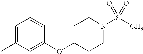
C1=C(C)C=C(OC2CCN(S(=O)(C)=O)CC2)C=C1
